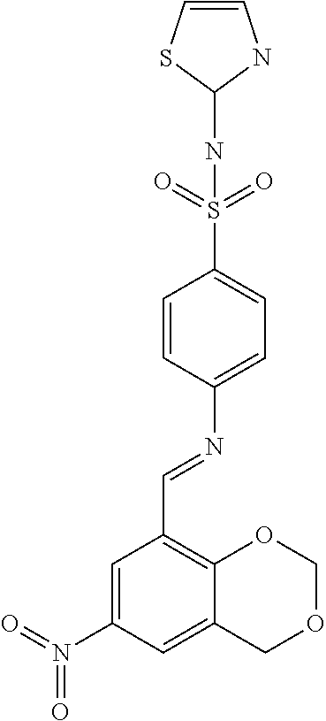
C1=CSC(NS(=O)(C2=CC=C(N=CC3=C4C(=CC(N(=O)=O)=C3)COCO4)C=C2)=O)N1
